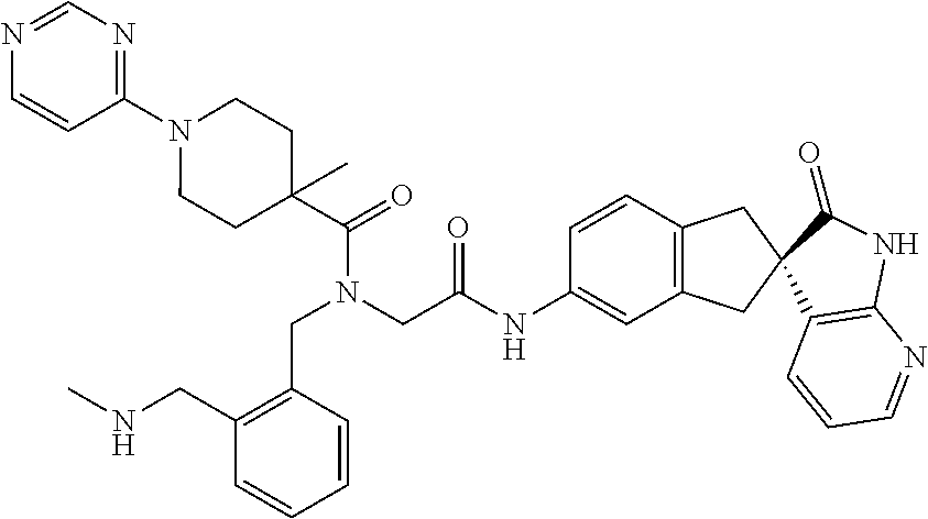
C1=CN=CN=C1N1CCC(C(=O)N(CC(=O)NC2=CC3=C(C=C2)CC2(C3)C(=O)NC3=C2C=CC=N3)CC2=C(CNC)C=CC=C2)(C)CC1
